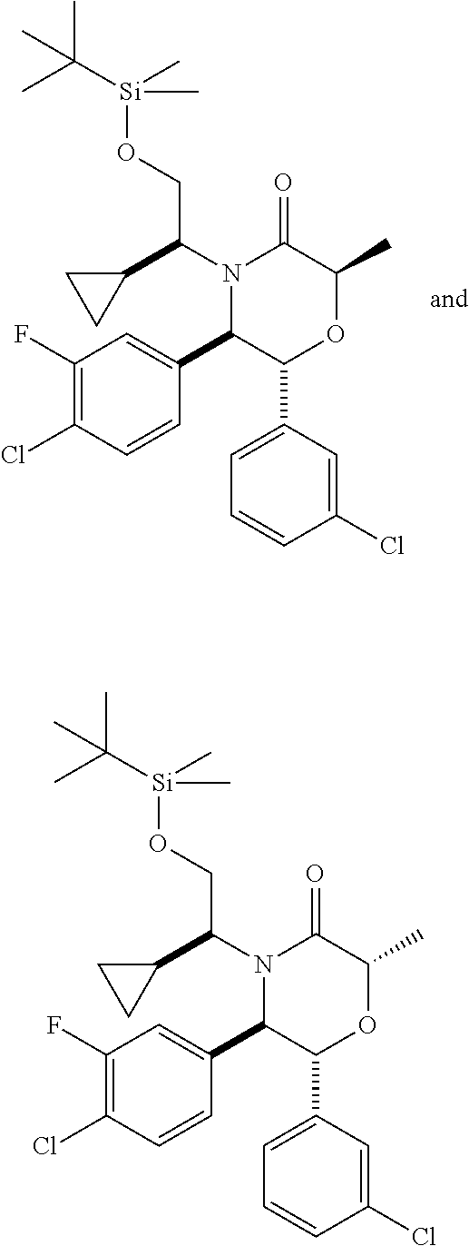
N1(C(C2CC2)CO[Si](C(C)(C)C)(C)C)C(C2=CC(F)=C(Cl)C=C2)C(C2=CC=CC(Cl)=C2)OC(C)C1=O.N1(C(C2CC2)CO[Si](C(C)(C)C)(C)C)C(C2=CC(F)=C(Cl)C=C2)C(C2=CC=CC(Cl)=C2)OC(C)C1=O
